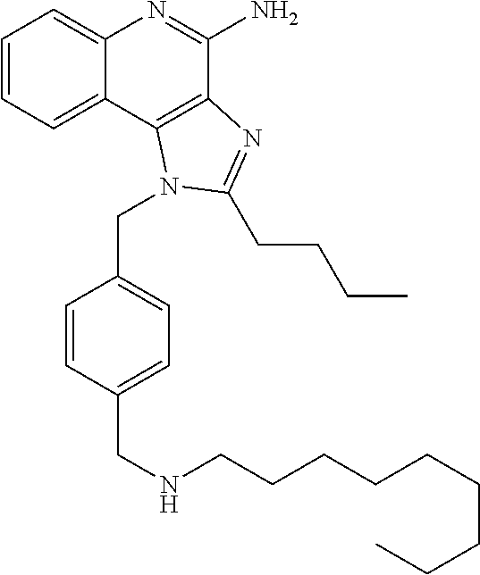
C1=CC=C2C(=C1)N=C(N)C1=C2N(CC2=CC=C(CNCCCCCCCCC)C=C2)C(CCCC)=N1
